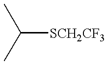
C([SCH2CF3])(C)C
